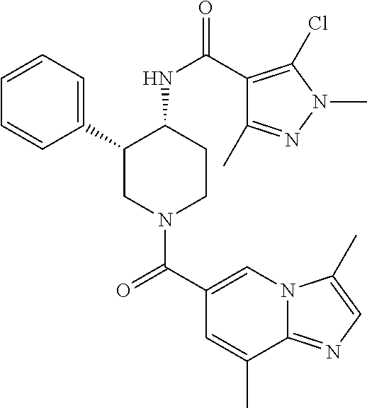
C1=CC=C(C2CN(C(C3=CN4C(=NC=C4C)C(C)=C3)=O)CCC2NC(=O)C2=C(Cl)N(C)N=C2C)C=C1
